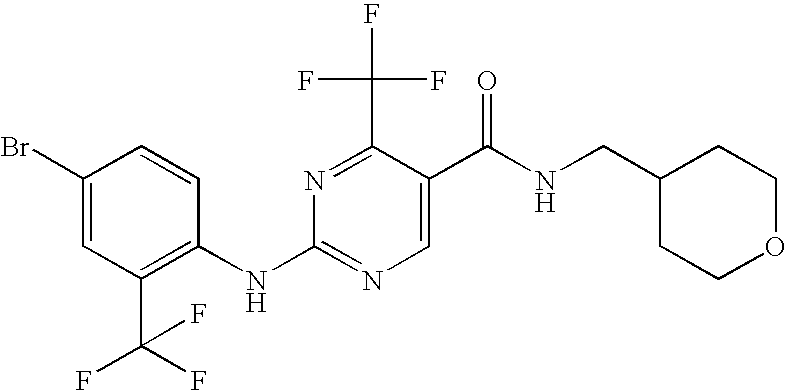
N1=C(C(F)(F)F)C(C(NCC2CCOCC2)=O)=CN=C1NC1=C(C(F)(F)F)C=C(Br)C=C1
